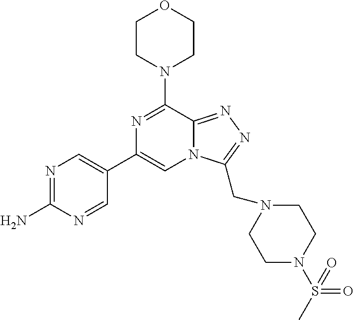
N12C(=NN=C1CN1CCN(S(C)(=O)=O)CC1)C(N1CCOCC1)=NC(C1=CN=C(N)N=C1)=C2
